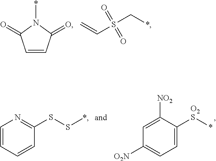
C1=CC(=O)N(*)C1=O.S(C*)(C=C)(=O)=O.C1=CC=CC(SS*)=N1.C1=C([NO2])C([O2S]*)=CC=C1[O2N]
